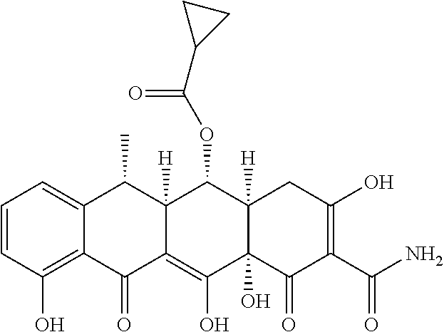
C1=CC(O)=C2C(=C1)C(C)C1([H])C(=C(O)C3(O)C([H])(C1OC(C1CC1)=O)CC(O)=C(C(N)=O)C3=O)C2=O
